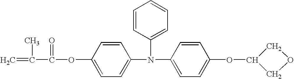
C=C(C)C(=O)OC1=CC=C(N(C2=CC=C(OC3COC3)C=C2)C2=CC=CC=C2)C=C1
